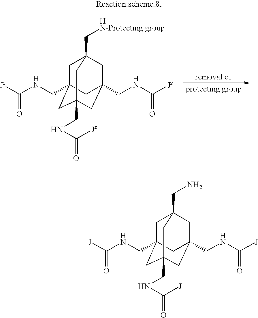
C1C2(CNC([Jz])=O)CC3(CNC([Jz])=O)CC(CNC([Jz])=O)(CC1(C[HN-Protecting group])C3)C2.C1C2(CNC([J])=O)CC3(CNC([J])=O)CC(CNC([J])=O)(CC1(CN)C3)C2
